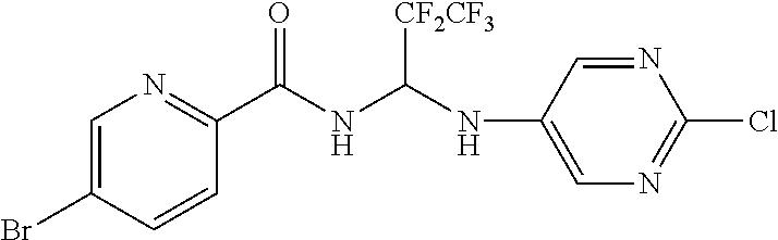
C1=C(Br)C=CC(C(NC(NC2=CN=C(Cl)N=C2)[CF2CF3])=O)=N1
